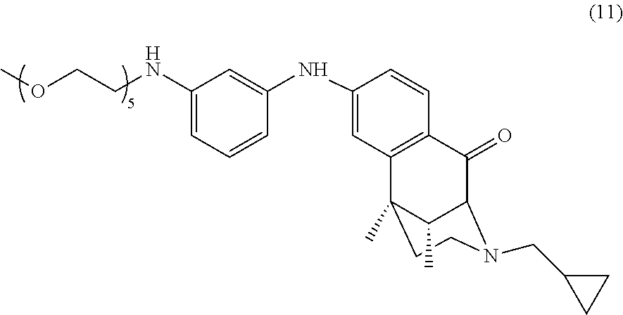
C1(NCCOC)=CC=CC(NC2=CC3=C(C=C2)C(=O)C2N(CC4CC4)CCC3(C)C2C)=C1
